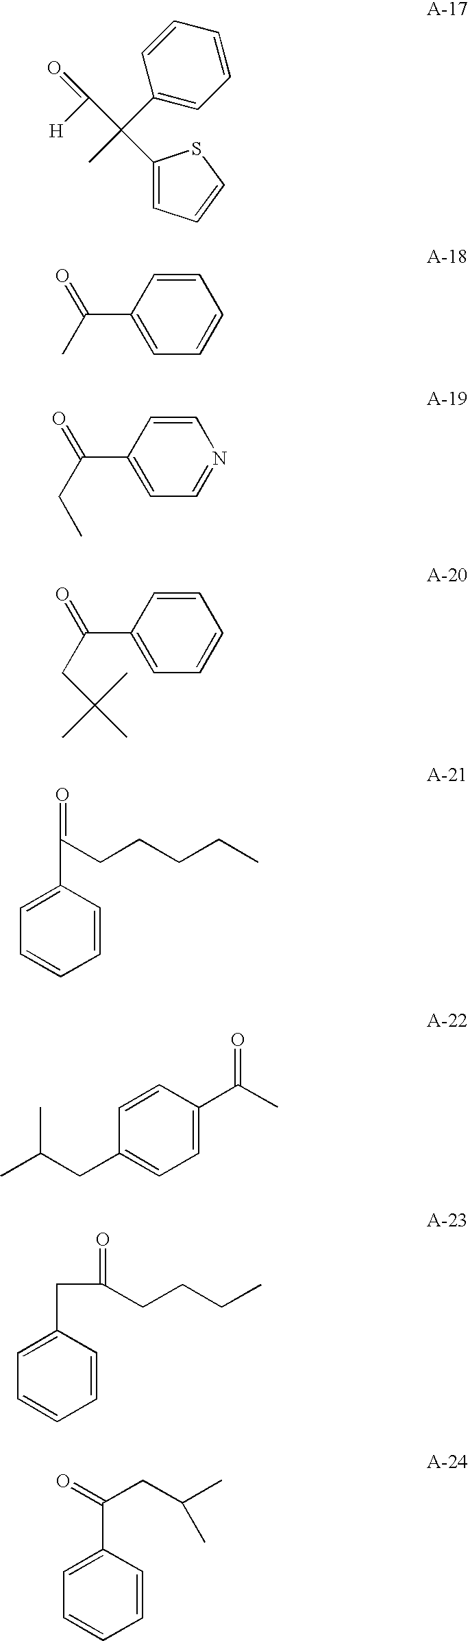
C1(C(C)(C(=O)[H])C2=CC=CS2)=CC=CC=C1.C1=CC(C(C)=O)=CC=C1.C1=CC(C(CC)=O)=CC=N1.C1=CC(C(CC(C)(C)C)=O)=CC=C1.C1=CC(C(=O)CCCCC)=CC=C1.C1=C(C(=O)C)C=CC(CC(C)C)=C1.C1=CC(CC(CCCC)=O)=CC=C1.C1=CC(C(CC(C)C)=O)=CC=C1
